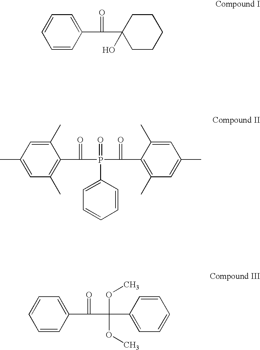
C1=CC(C(=O)C2(O)CCCCC2)=CC=C1.C1(C)=CC(C)=CC(C)=C1C(=O)P(=O)(C(=O)C1=C(C)C=C(C)C=C1C)C1=CC=CC=C1.C1=CC(C(=O)C(OC)(C2=CC=CC=C2)OC)=CC=C1
